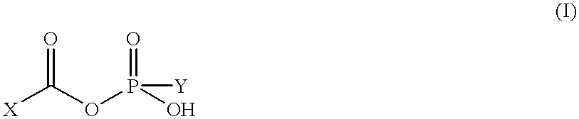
O=C(OP(=O)(O)[Y])[X]
